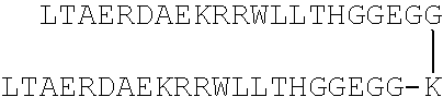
[LTAERDAEKRRWLLTHGGEGG-K][LTAERDAEKRRWLLTHGGEGG]
